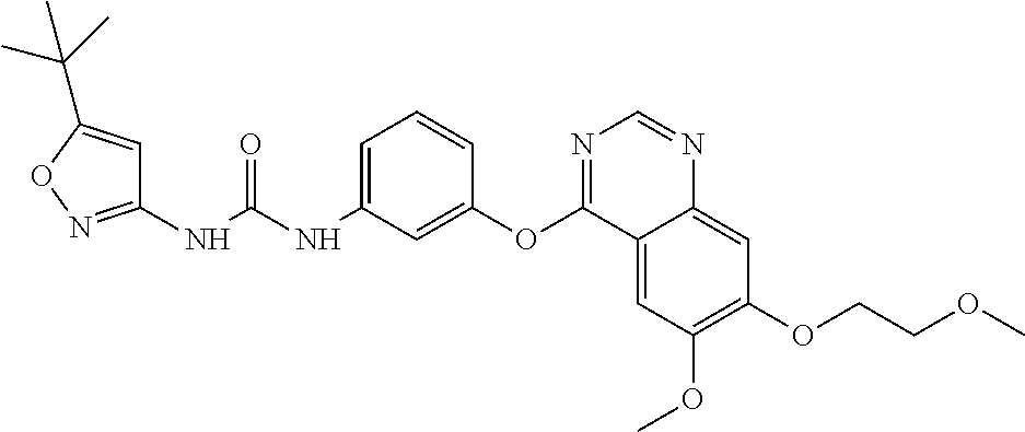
C1(NC(NC2=CC=CC(OC3=NC=NC4=CC(OCCOC)=C(OC)C=C34)=C2)=O)=NOC(C(C)(C)C)=C1
